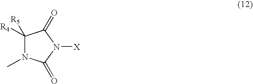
C1([R4])([R5])N(C)C(=O)N([X])C1=O
